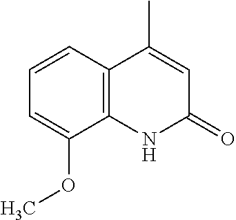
C12=C(NC(=O)C=C1C)C(OC)=CC=C2
